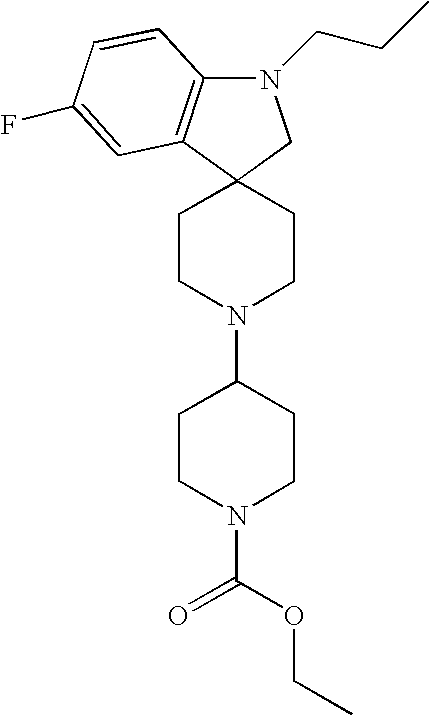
N1(CCC)C2=C(C3(C1)CCN(C1CCN(C(=O)OCC)CC1)CC3)C=C(F)C=C2
